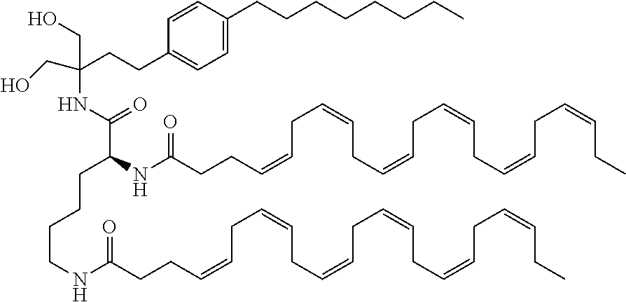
C1=CC(CCCCCCCC)=CC=C1CCC(CO)(NC(=O)C(NC(CCC=CCC=CCC=CCC=CCC=CCC=CCC)=O)CCCCNC(CCC=CCC=CCC=CCC=CCC=CCC=CCC)=O)CO
